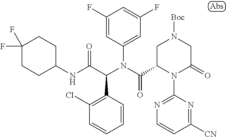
C1(F)=CC(N(C(=O)C2N(C3=NC=CC([CN])=N3)C(=O)CN([Boc])C2)C(C(NC2CCC(F)(F)CC2)=O)C2=C(Cl)C=CC=C2)=CC(F)=C1
